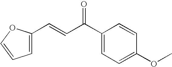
C1(C(C=CC2=CC=CO2)=O)=CC=C(OC)C=C1
